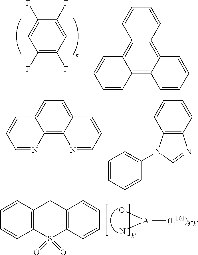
C1(F)=C(C)C(F)=C(F)C(C)=C1F.C1=CC2=C3C(=C4C(=C2C=C1)C=CC=C4)C=CC=C3.C1=C2C(=C3C(=C1)C=CC=N3)N=CC=C2.C1=CC2=C(C=C1)N=CN2C1=CC=CC=C1.[Al]([(L101)3-k])(O)N.C1=CC2=C(C=C1)S(=O)(=O)C1=C(C2)C=CC=C1
